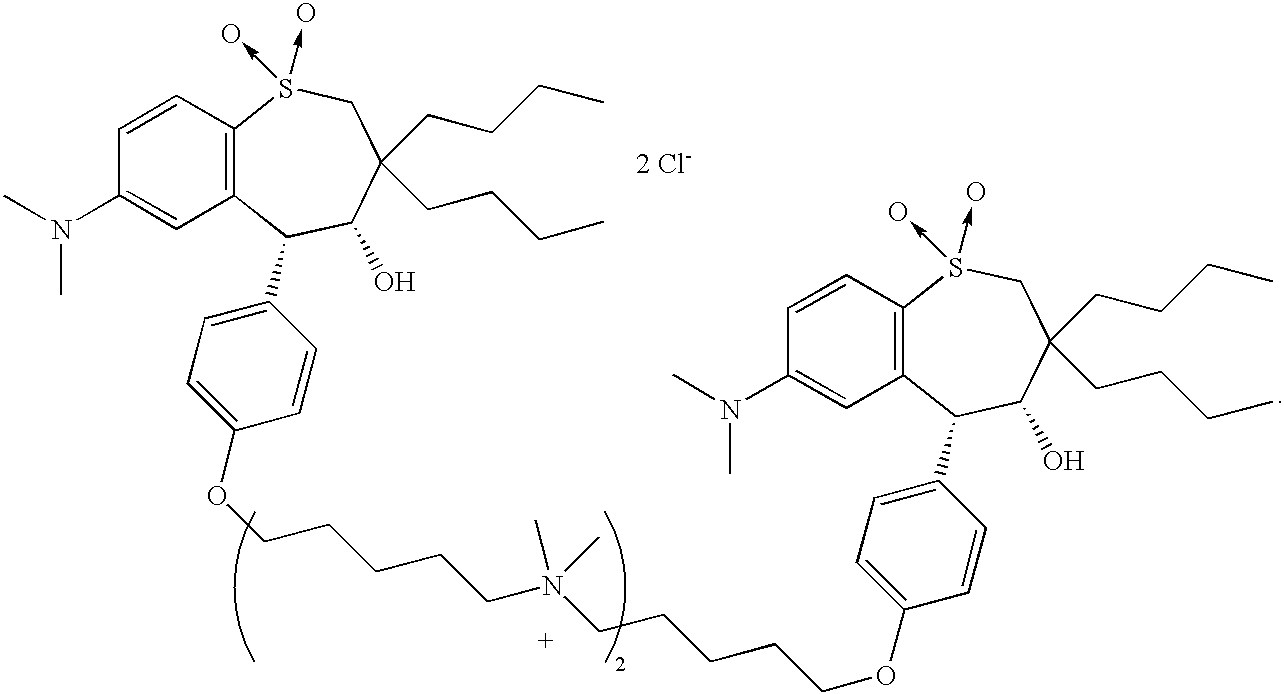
[2 Cl-].C12=C(C(C3=CC=C(OCCCCCN(CCCCCOC4=CC=C(C5C6=C(S(->O)(->O)CC(CCCC)(CCCC)C5O)C=CC(N(C)C)=C6)C=C4)(C)C)C=C3)C(O)C(CCCC)(CCCC)CS1(->O)->O)C=C(N(C)C)C=C2
